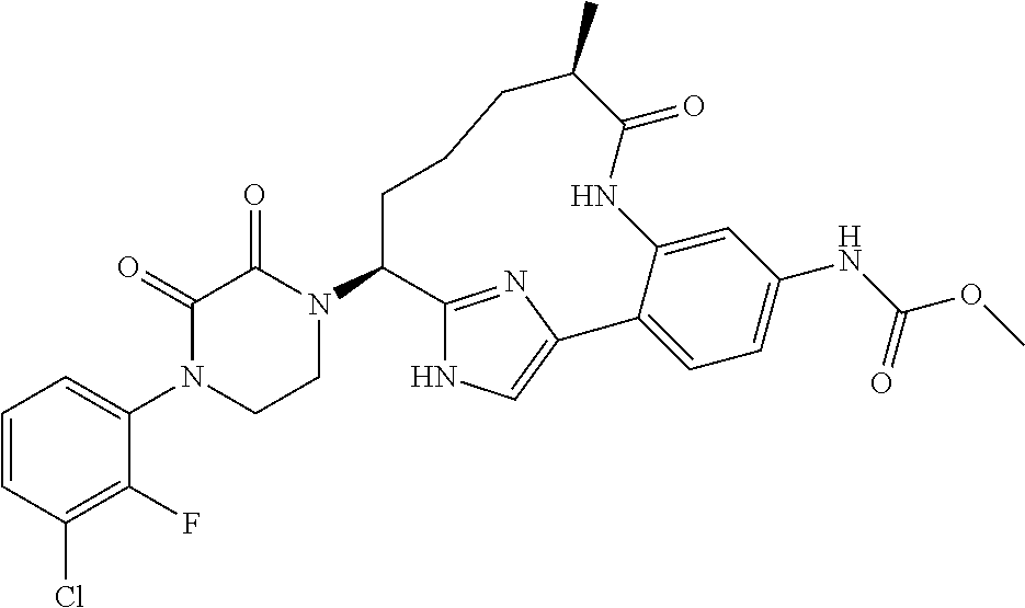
C1=CC(Cl)=C(F)C(N2CCN(C3CCCC(C)C(=O)NC4=CC(NC(OC)=O)=CC=C4C4=CNC3=N4)C(=O)C2=O)=C1
